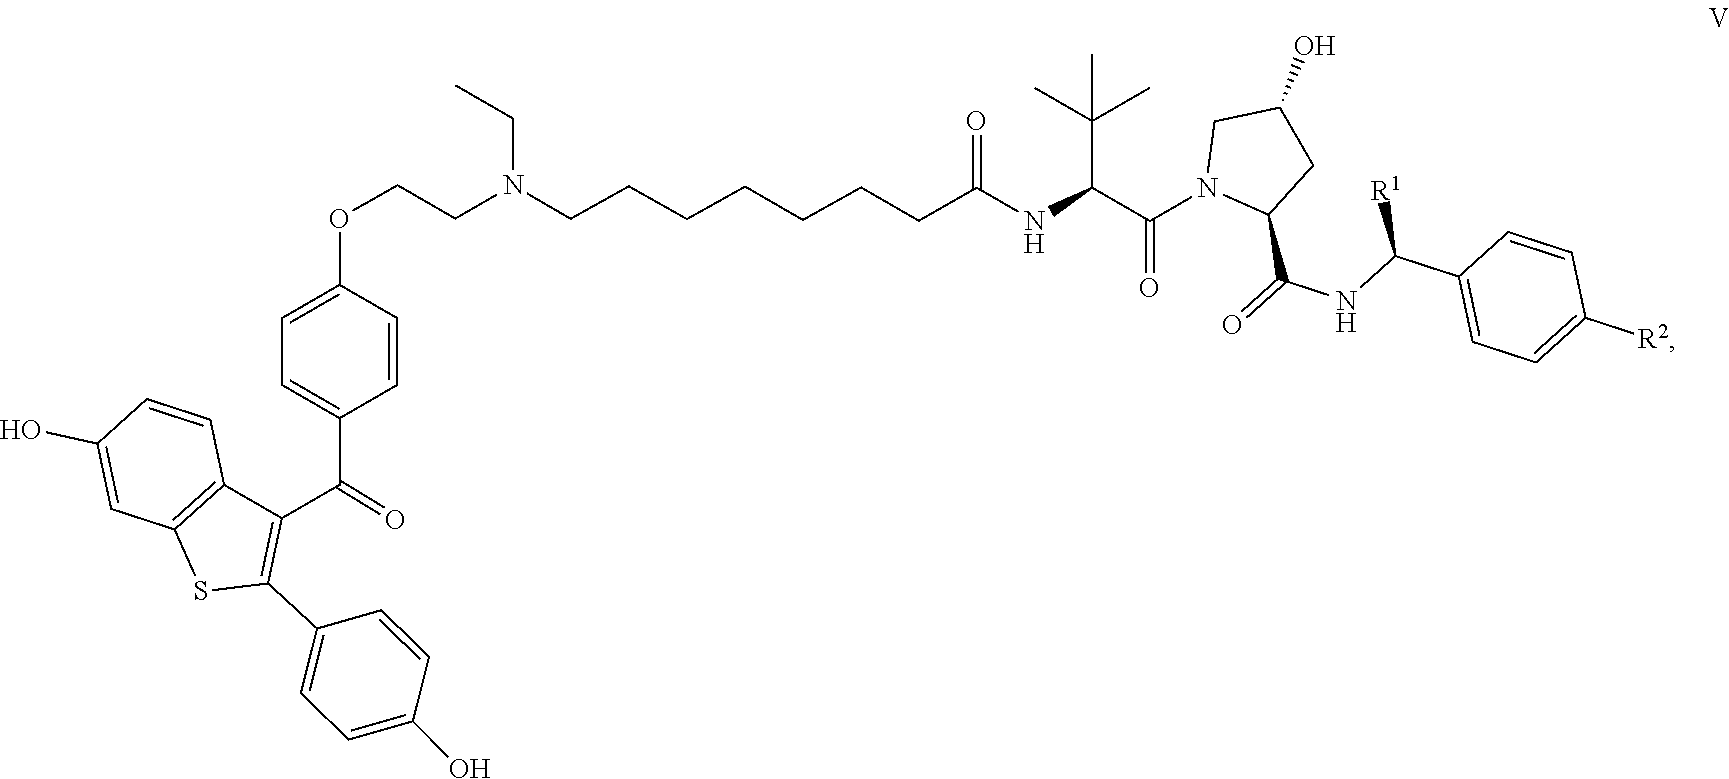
C1(C(=O)NC(C2=CC=C([R2])C=C2)[R1])CC(O)CN1C(C(NC(CCCCCCCN(CC)CCOC1=CC=C(C(C2=C(C3=CC=C(O)C=C3)SC3=C2C=CC(O)=C3)=O)C=C1)=O)C(C)(C)C)=O
